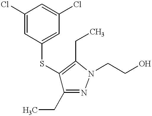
S(C1=CC(Cl)=CC(Cl)=C1)C1=C(CC)N(CCO)N=C1CC
